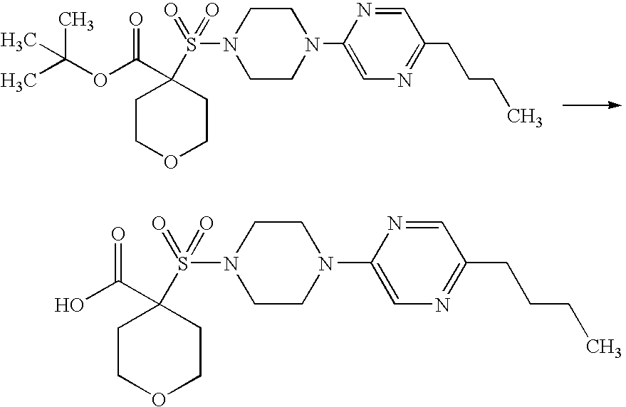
C1CN(C2=CN=C(CCCC)C=N2)CCN1S(=O)(=O)C1(C(OC(C)(C)C)=O)CCOCC1.C1CN(C2=CN=C(CCCC)C=N2)CCN1S(=O)(=O)C1(C(O)=O)CCOCC1
